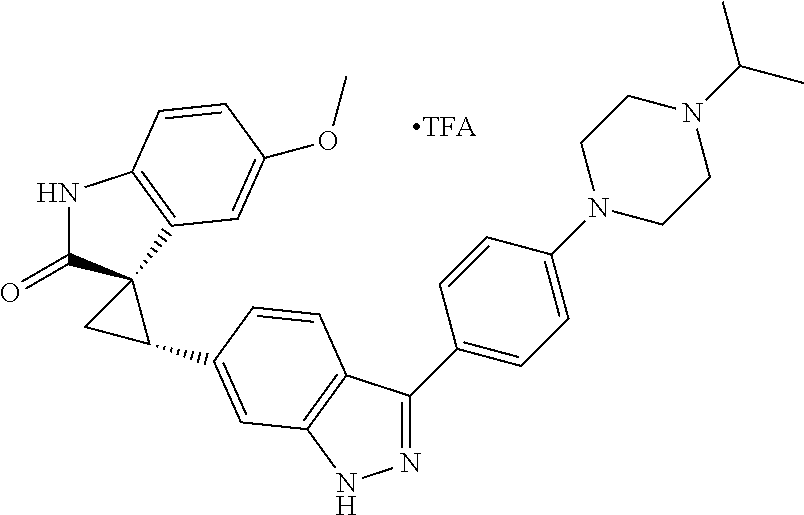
C1(C2=NNC3=C2C=CC(C2C4(C(=O)NC5=C4C=C(OC)C=C5)C2)=C3)=CC=C(N2CCN(C(C)C)CC2)C=C1
